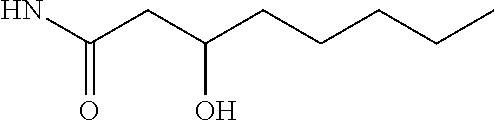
NC(CC(CCCCC)O)=O
